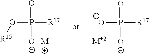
O(P([R17])(=O)[O-])[R15].[M].[O-]P([R17])(=O)[O-].[M+2]
